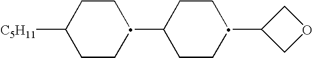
C1(C2CCC([C5H11])CC2)CCC(C2COC2)CC1
